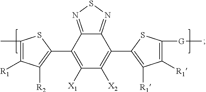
C1(C)=C([R1])C([R2])=C(C2=C([X1])C([X2])=C(C3=C([R1])C([R1])=C([G]C)S3)C3=NSN=C23)S1
